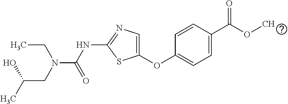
C1=CC(C(OC)=O)=CC=C1OC1=CN=C(NC(=O)N(CC(C)O)CC)S1
